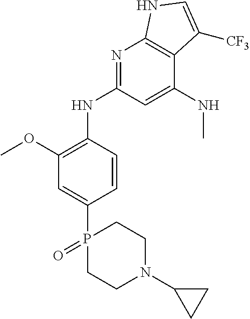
P1(C2=CC(OC)=C(NC3=NC4=C(C(NC)=C3)C([CF3])=CN4)C=C2)(=O)CCN(C2CC2)CC1
